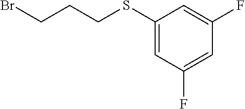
C1(SCCCBr)=CC(F)=CC(F)=C1
